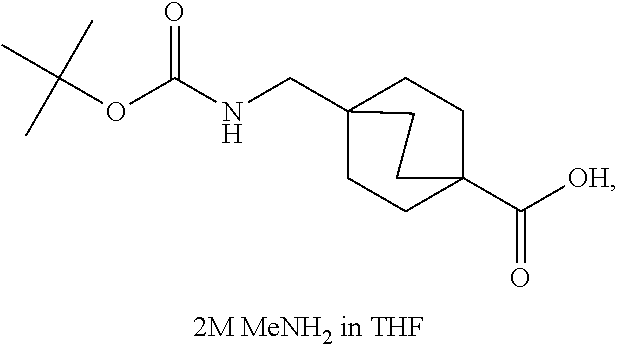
C1CC2(CNC(OC(C)(C)C)=O)CCC1(C([OH])=O)CC2
